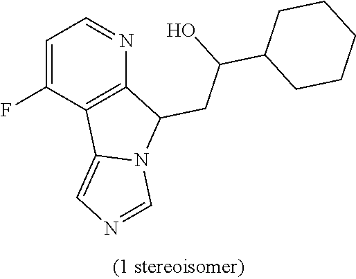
C1=C(F)C2=C(N=C1)C(CC(C1CCCCC1)O)N1C2=CN=C1
